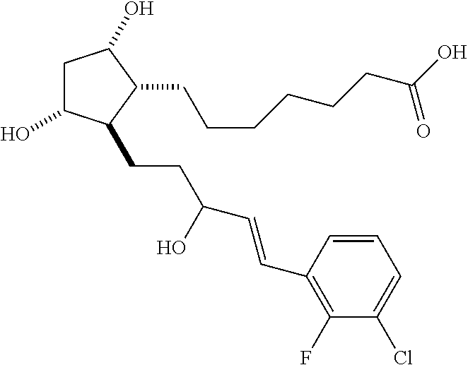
C1C(O)C(CCC(C=CC2=C(F)C(Cl)=CC=C2)O)C(CCCCCCC(O)=O)C1O
